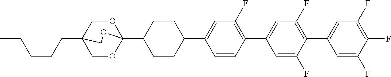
C(CCC12COC(C3CCC(C4=CC(F)=C(C5=CC(F)=C(C6=CC(F)=C(F)C(F)=C6)C(F)=C5)C=C4)CC3)(OC1)OC2)CC
